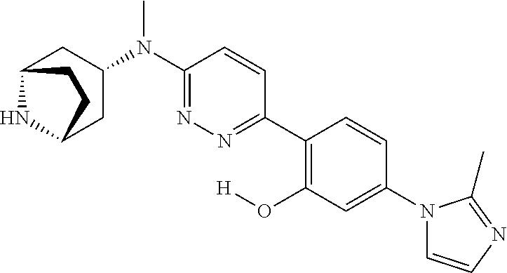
C12NC(CC(N(C3=NN=C(C4=C(O[H])C=C(N5C=CN=C5C)C=C4)C=C3)C)C1)CC2
